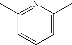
C1=C(C)N=C(C)C=C1
